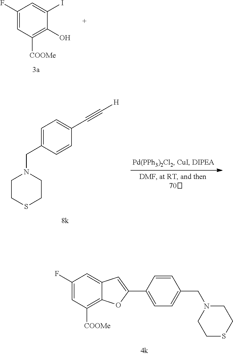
C1(F)=CC([COOMe])=C2C(=C1)C=C(C1=CC=C(CN3CCSCC3)C=C1)O2.C1(F)=CC([COOMe])=C(O)C(I)=C1.N1(CC2=CC=C(C#C[H])C=C2)CCSCC1
